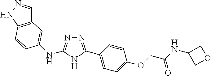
N1=C(NC2=CC3=C(NN=C3)C=C2)NC(C2=CC=C(OCC(=O)NC3COC3)C=C2)=N1
